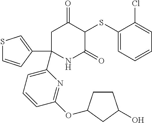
C1(SC2C(=O)CC(C3=CC=CC(OC4CCC(O)C4)=N3)(C3=CSC=C3)NC2=O)=CC=CC=C1Cl
